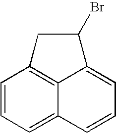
C1=CC=C2C3=C1CC(Br)C3=CC=C2
